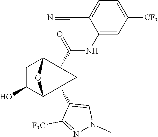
C1C(O)C2C3(C4=CN(C)N=C4[F3C])C(C(NC4=CC([CF3])=CC=C4C#N)=O)(C1O2)C3
